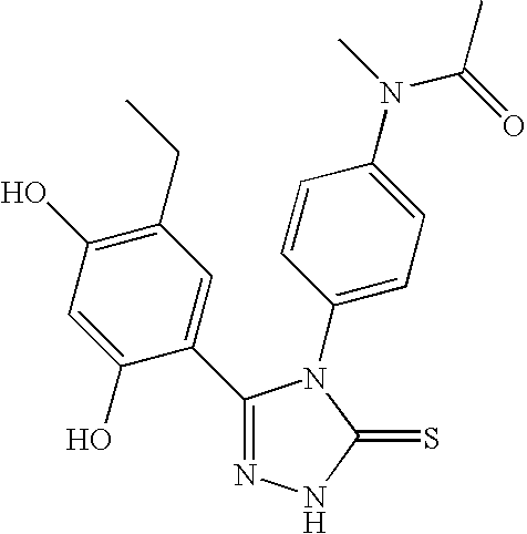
C1(C2=CC(CC)=C(O)C=C2O)=NNC(=S)N1C1=CC=C(N(C)C(=O)C)C=C1
